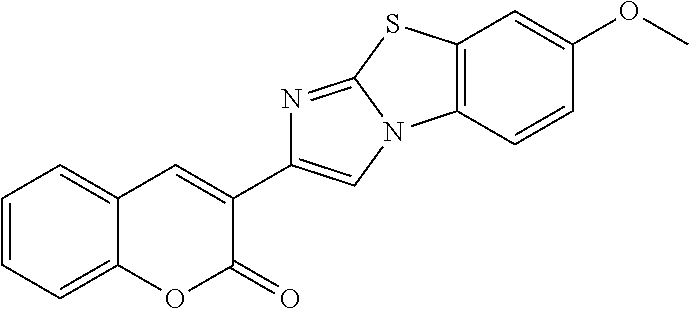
C1=CC=C2C(=C1)C=C(C1=CN3C(=N1)SC1=C3C=CC(OC)=C1)C(=O)O2
